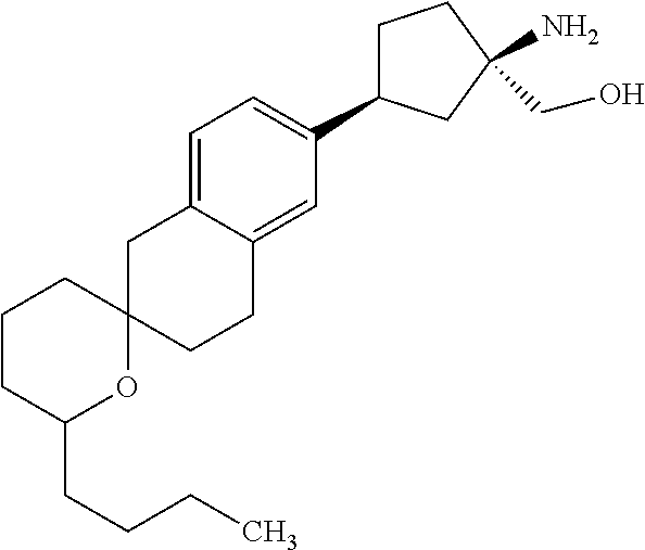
C1C2(CCC3=CC(C4CCC(CO)(N)C4)=CC=C13)CCCC(CCCC)O2
